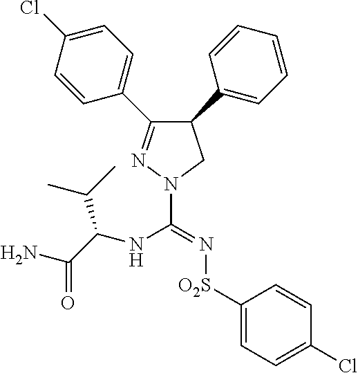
C1(C2=CC=C(Cl)C=C2)=NN(C(=N[O2S]C2=CC=C(Cl)C=C2)NC(C(C)C)C(=O)N)CC1C1=CC=CC=C1
